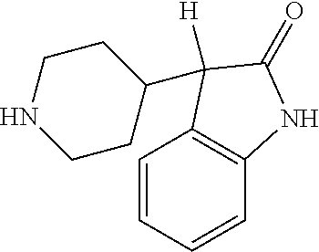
C1=CC=CC2=C1C(C1CCNCC1)([H])C(=O)N2
